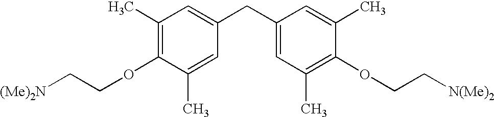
C1(C)=C(OCC[(Me)2N])C(C)=CC(CC2=CC(C)=C(OCC[N(Me)2])C(C)=C2)=C1
